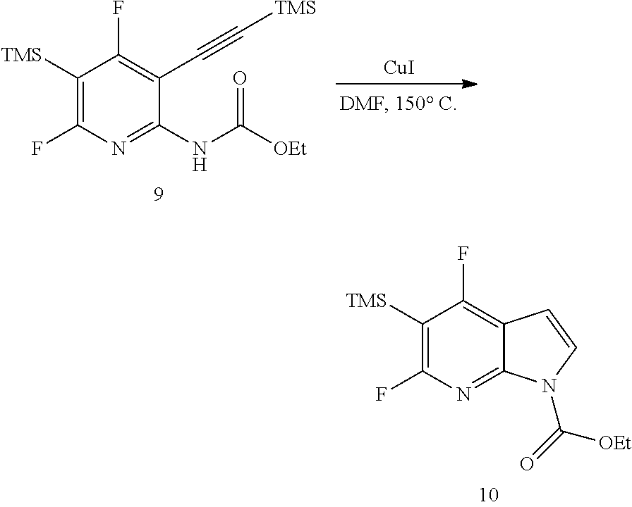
[CuI].N(C(=O)[OEt])C1=NC(F)=C([TMS])C(F)=C1C#C[TMS].C1(F)=C2C(=NC(F)=C1[TMS])N(C(=O)[OEt])C=C2
